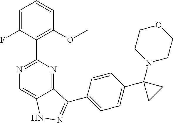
C1=C(F)C(C2=NC=C3C(=N2)C(C2=CC=C(C4(N5CCOCC5)CC4)C=C2)=NN3)=C(OC)C=C1
